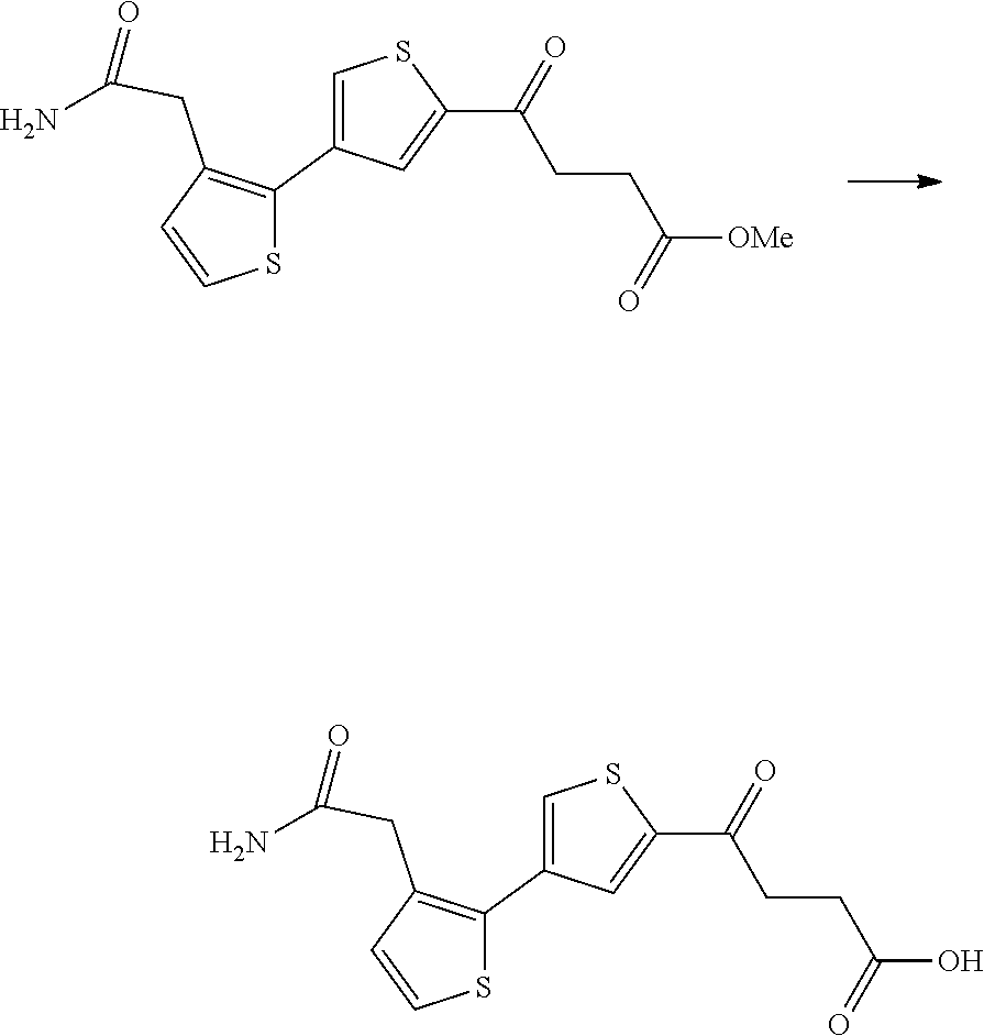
C1=C(C2=C(CC(=O)N)C=CS2)C=C(C(=O)CCC(O)=O)S1.C1=C(C2=C(CC(=O)N)C=CS2)C=C(C(=O)CCC([OMe])=O)S1
